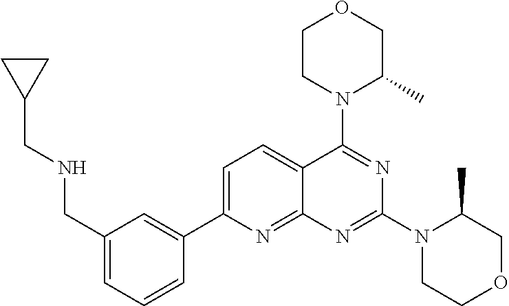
C1(CNCC2CC2)=CC=CC(C2=CC=C3C(=N2)N=C(N2CCOCC2C)N=C3N2C(C)COCC2)=C1
